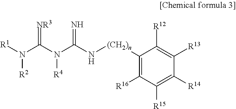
[R1]N(C(N(C(=N)N[(CH2)n]C1=C([R16])C([R15])=C([R14])C([R13])=C1[R12])[R4])=[NR3])[R2]
